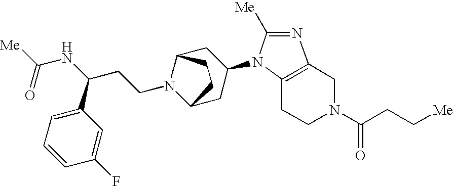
C1CN(C(CC[Me])=O)CC2=C1N(C1CC3N(CCC(NC([Me])=O)C4=CC=CC(F)=C4)C(C1)CC3)C([Me])=N2
